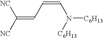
[NC]C([NC])=CC=CN([C6H13])[C6H13]
